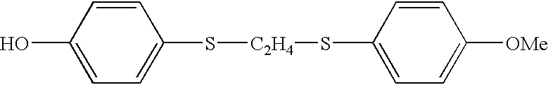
C1=C(O)C=CC(S[C2H4]SC2=CC=C([OMe])C=C2)=C1
